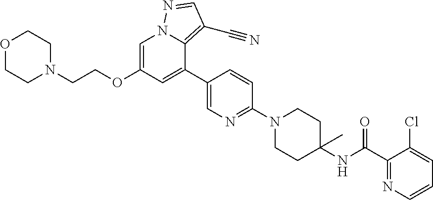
C1=C(OCCN2CCOCC2)C=C(C2=CN=C(N3CCC(NC(C4=NC=CC=C4Cl)=O)(C)CC3)C=C2)C2=C(C#N)C=NN12
